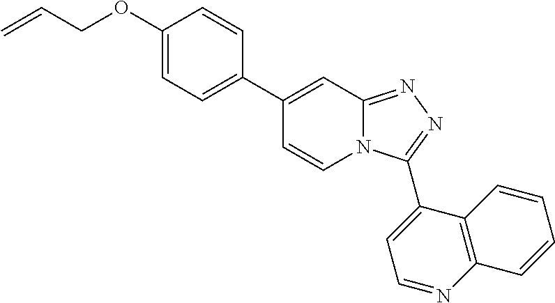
C1(C2=CC=C(OCC=C)C=C2)=CC2=NN=C(C3=CC=NC4=C3C=CC=C4)N2C=C1
